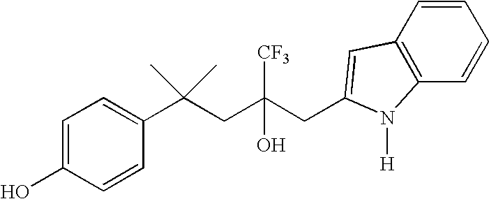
C1=CC(C(CC(CC2=CC3=C(C=CC=C3)N2[H])([CF3])O)(C)C)=CC=C1O
